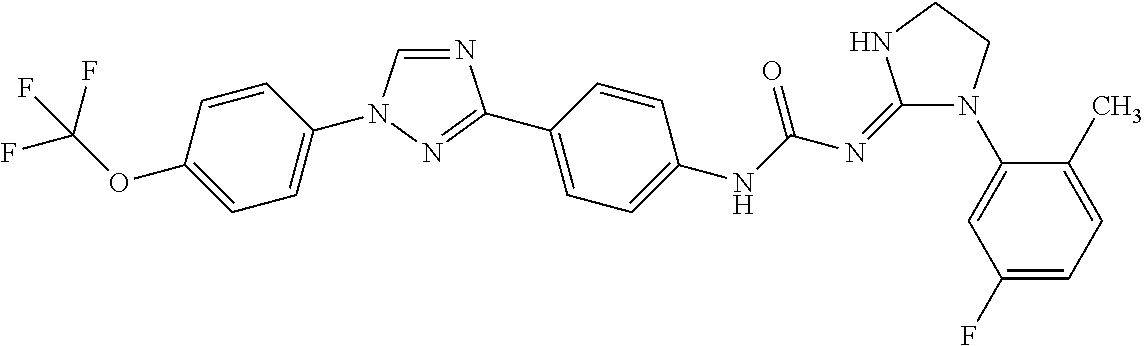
N1=CN(C2=CC=C(OC(F)(F)F)C=C2)N=C1C1=CC=C(NC(N=C2N(C3=CC(F)=CC=C3C)CCN2)=O)C=C1
